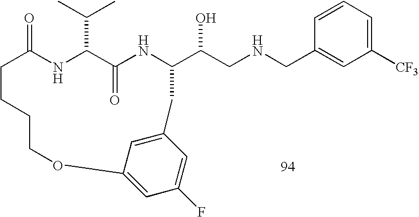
C1=CC=C([CF3])C=C1CNCC(O)C1NC(=O)C(C(C)C)NC(=O)CCCCOC2=CC(F)=CC(=C2)C1
